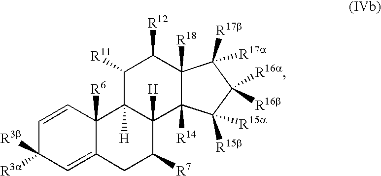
C1=CC2([R6])C(=CC1([R3a])[R3b])CC([R7])C1([H])C2([H])C([R11])C([R12])C2([R18])C1([R14])C([R15b])([R15a])C([R16b])([R16a])C2([R17b])[R17a]
